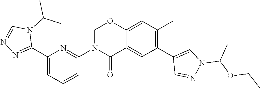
C12=CC(C)=C(C3=CN(C(OCC)C)N=C3)C=C1C(=O)N(C1=NC(C3=NN=CN3C(C)C)=CC=C1)CO2
